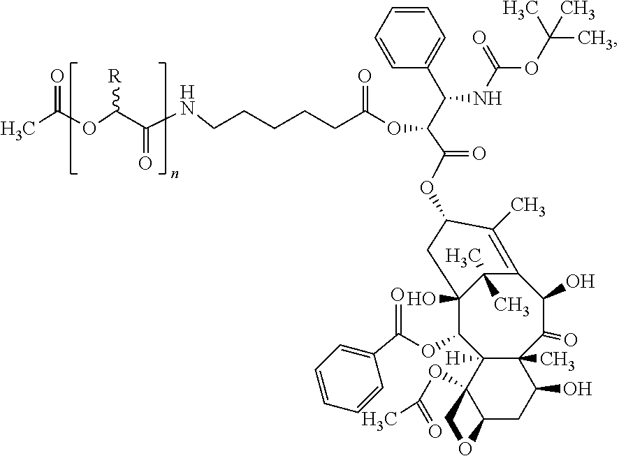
C12=C(C)C(OC(C(C(C3=CC=CC=C3)NC(OC(C)(C)C)=O)OC(CCCCCNC(C(OC(C)=O)[R])=O)=O)=O)CC(O)(C1(C)C)C(OC(=O)C1=CC=CC=C1)C1([H])C(C)(C(=O)C2O)C(O)CC2C1(OC(=O)C)CO2
